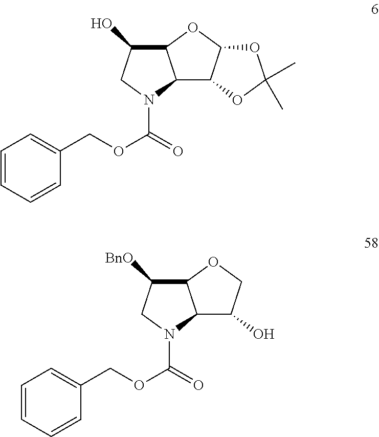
C1=CC=CC(COC(=O)N2CC(O)C3C2C2C(O3)OC(C)(C)O2)=C1.C1=CC=CC(COC(=O)N2CC([BnO])C3C2C(O)CO3)=C1
